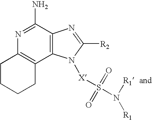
C12=C(C(N)=NC3=C1CCCC3)N=C([R2])N2[X]S(N([R1])[R1])(=O)=O
